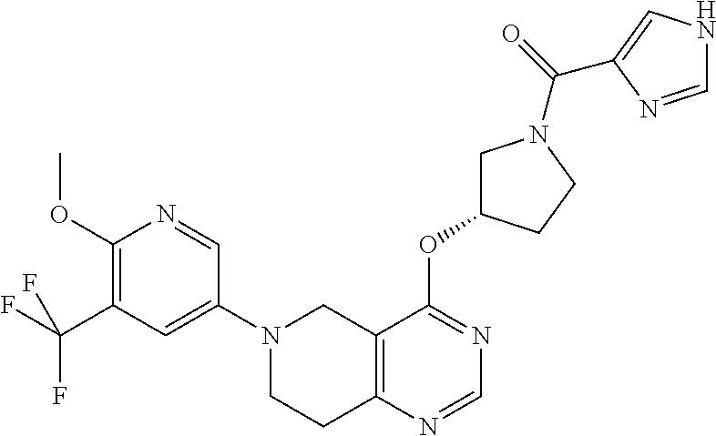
C1(N2CCC3=C(C2)C(OC2CN(C(=O)C4=CNC=N4)CC2)=NC=N3)=CC(C(F)(F)F)=C(OC)N=C1
